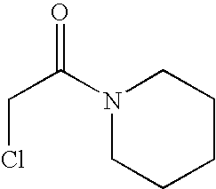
O=C(N1CCCCC1)CCl
